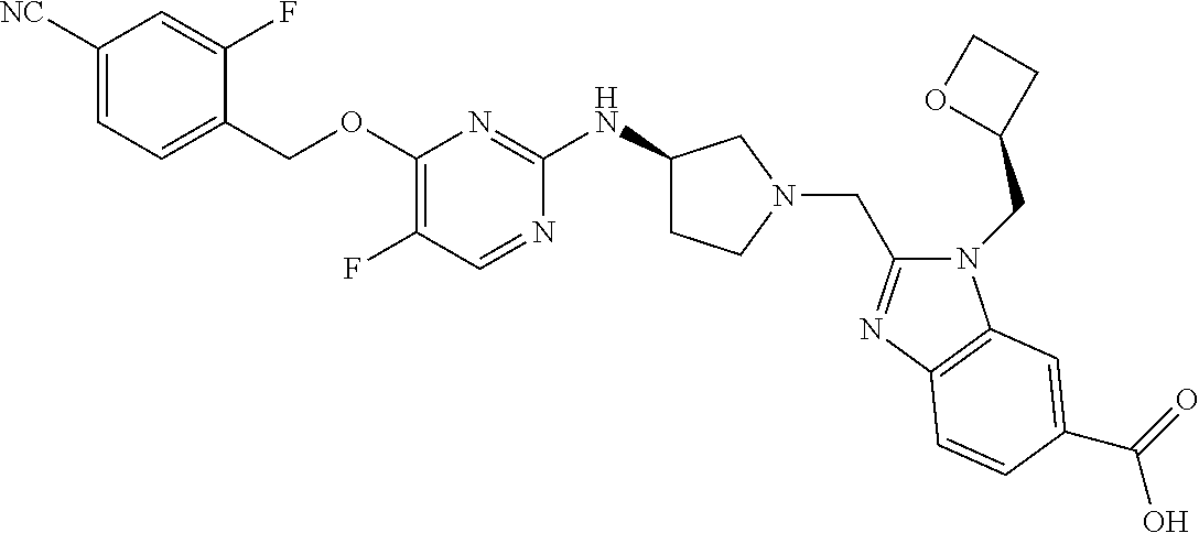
C1([NC])=CC=C(COC2=C(F)C=NC(NC3CCN(CC4=NC5=C(N4CC4CCO4)C=C(C(=O)O)C=C5)C3)=N2)C(F)=C1
